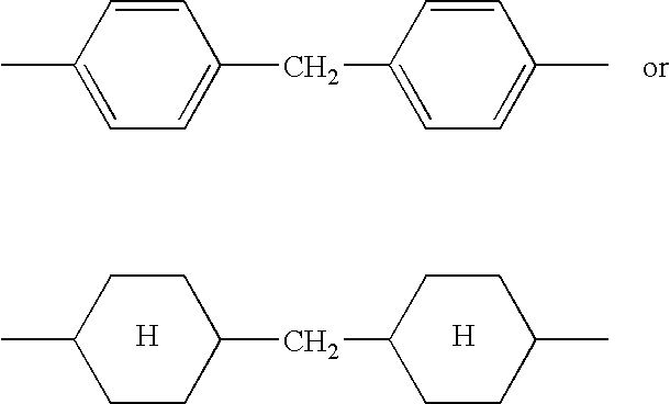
C1(C)=CC=C(CC2=CC=C(C)C=C2)C=C1.C1(C)CCC(CC2CCC(C)CC2)CC1.[H].[H]
